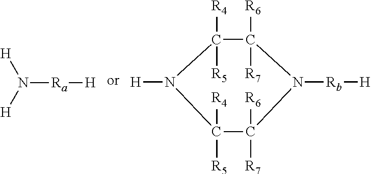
[H]N([H])[Ra][H].[H]N1C([R4])([R5])C([R6])([R7])N([Rb][H])C([R6])([R7])C1([R4])[R5]
